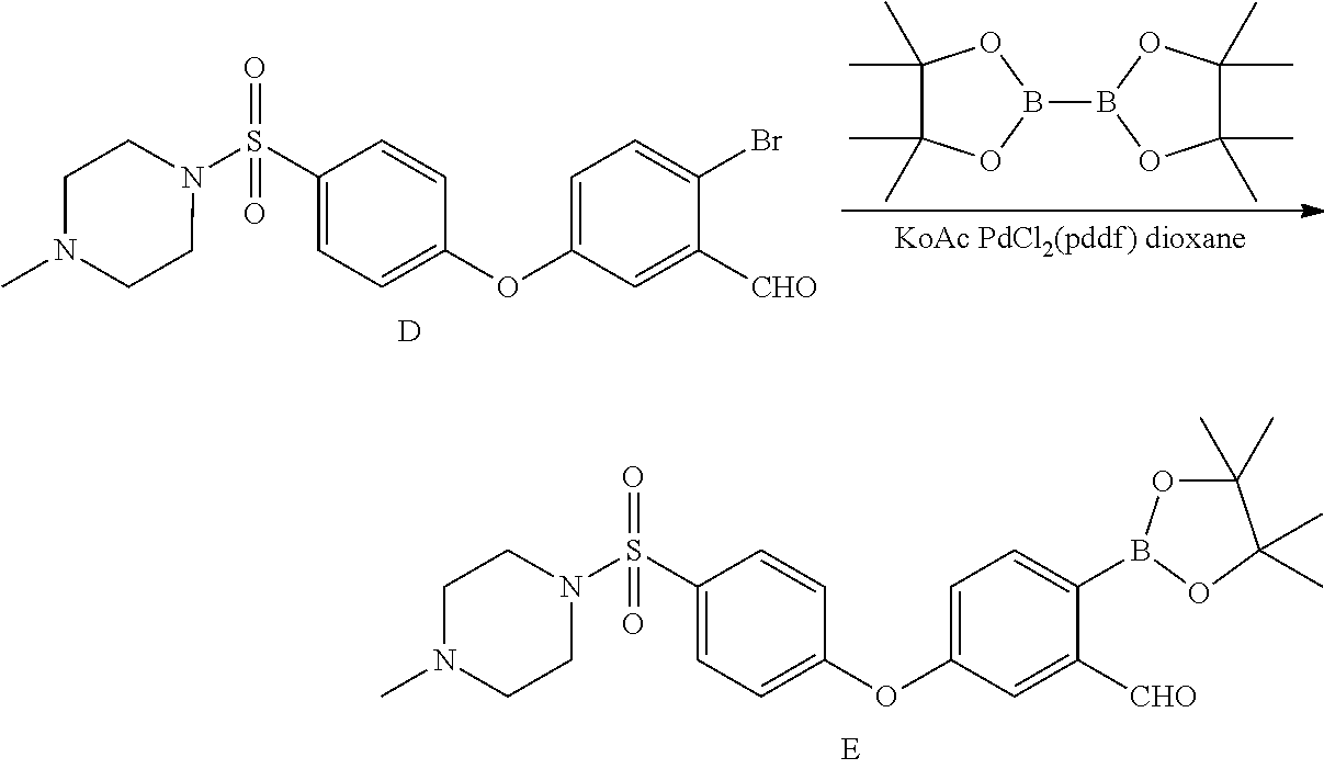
C1(S(N2CCN(C)CC2)(=O)=O)=CC=C(OC2=CC=C(Br)C([CHO])=C2)C=C1.[D].B1(B2OC(C)(C)C(C)(C)O2)OC(C)(C)C(C)(C)O1.C1(S(N2CCN(C)CC2)(=O)=O)=CC=C(OC2=CC=C(B3OC(C)(C)C(C)(C)O3)C([CHO])=C2)C=C1
